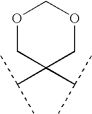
O1CC(C(C)C)(C(C)C)COC1
